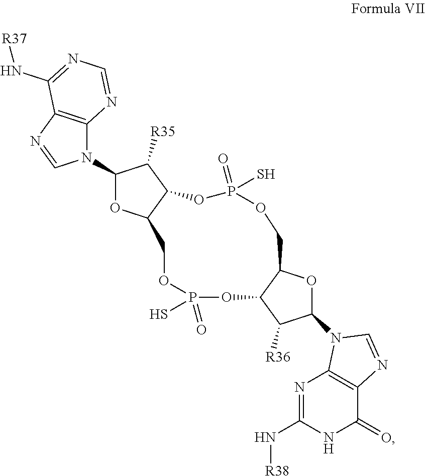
N1(C2OC3C(C2[R35])OP(S)(=O)OCC2OC(N4C5=C(C(=O)NC(N[R38])=N5)N=C4)C([R36])C2OP(S)(=O)OC3)C2=C(N=C1)C(N[R37])=NC=N2
